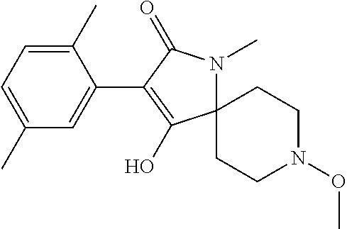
C12(N(C)C(=O)C(C3=CC(C)=CC=C3C)=C1O)CCN(OC)CC2
